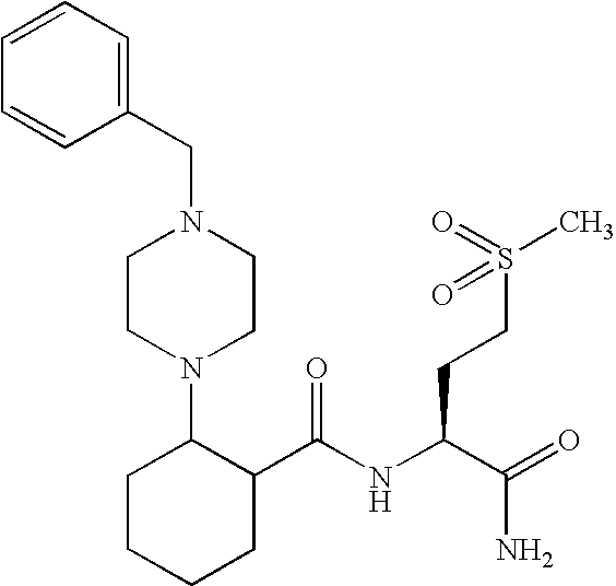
C1(CN2CCN(C3CCCCC3C(NC(C(=O)N)CCS(C)(=O)=O)=O)CC2)=CC=CC=C1
